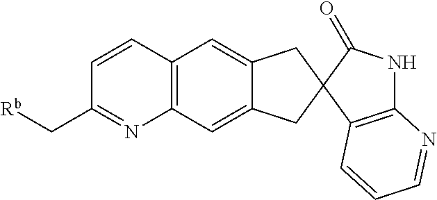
C1=CC2=C(N=C1C[Rb])C=C1C(=C2)CC2(C1)C1=C(NC2=O)N=CC=C1
